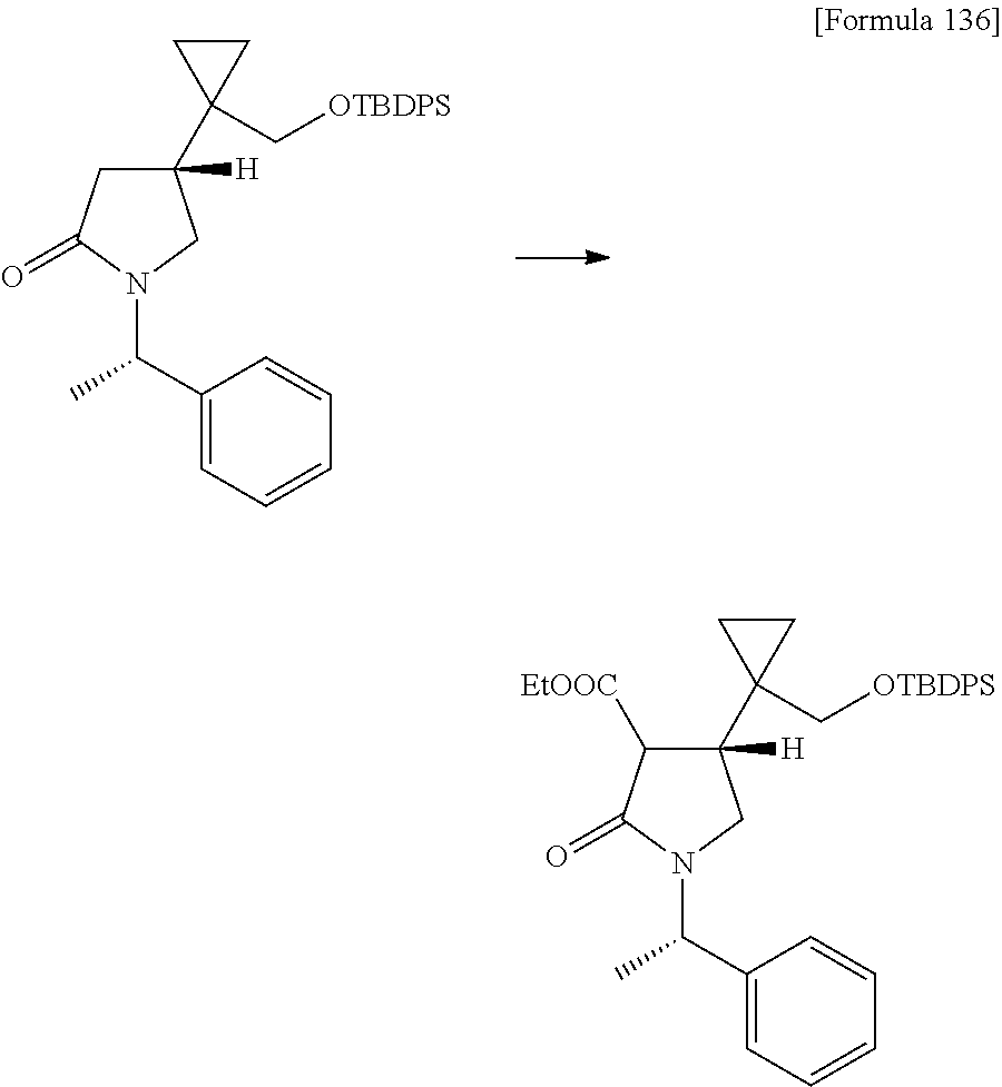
C1C(=O)N(C(C2=CC=CC=C2)C)CC1([H])C1(C[OTBDPS])CC1.C1([EtOOC])C(=O)N(C(C2=CC=CC=C2)C)CC1([H])C1(C[OTBDPS])CC1
